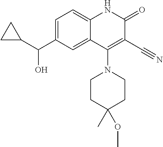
C1=C(C(O)C2CC2)C=C2C(=C1)NC(=O)C(C#N)=C2N1CCC(C)(OC)CC1
